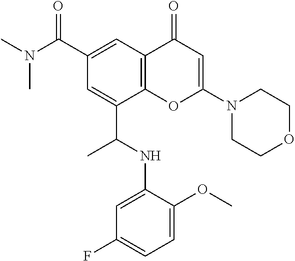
C1(C(N(C)C)=O)=CC2=C(C(C(NC3=CC(F)=CC=C3OC)C)=C1)OC(N1CCOCC1)=CC2=O
